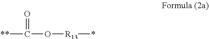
[**]C(O[R13]*)=O
